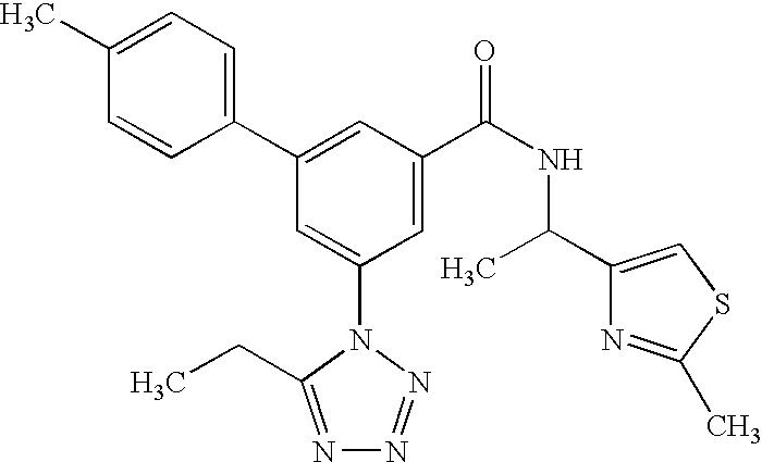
C1(C2=CC(C(NC(C)C3=CSC(C)=N3)=O)=CC(N3C(CC)=NN=N3)=C2)=CC=C(C)C=C1
